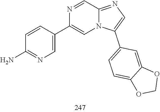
N1=CC2=NC=C(C3=CC=C4C(=C3)OCO4)N2C=C1C1=CN=C(N)C=C1
